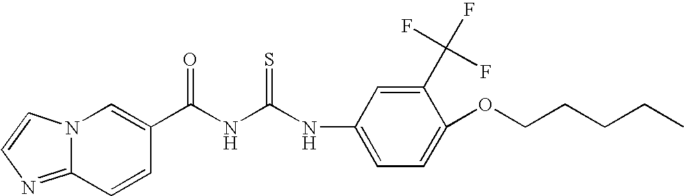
N12C(=NC=C1)C=CC(C(NC(NC1=CC=C(OCCCCC)C(C(F)(F)F)=C1)=S)=O)=C2
